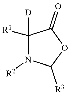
C1([D])([R1])N([R2])C([R3])OC1=O
